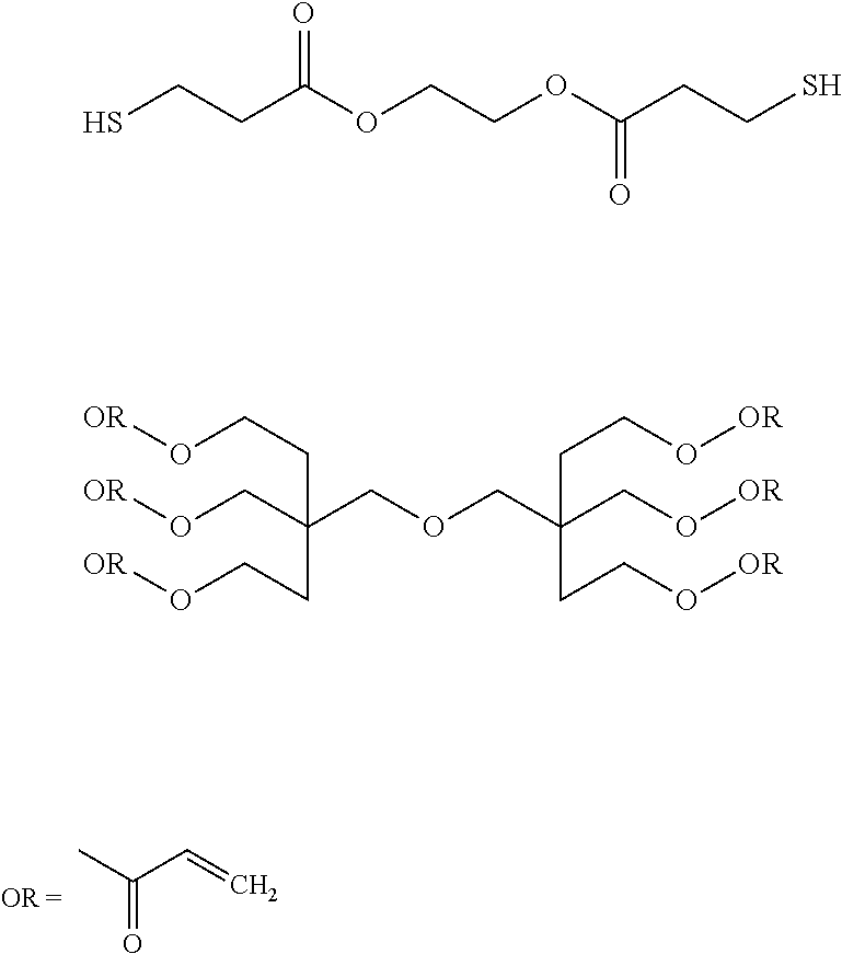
CC(C=C)=O.SCCC(OCCOC(CCS)=O)=O.C(C(CCO[OR])(COCC(CCO[OR])(CCO[OR])CO[OR])CO[OR])CO[OR]
